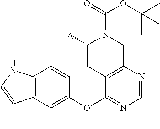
C1=CC2=C(C(C)=C1OC1=NC=NC3=C1CC(C)N(C(=O)OC(C)(C)C)C3)C=CN2
